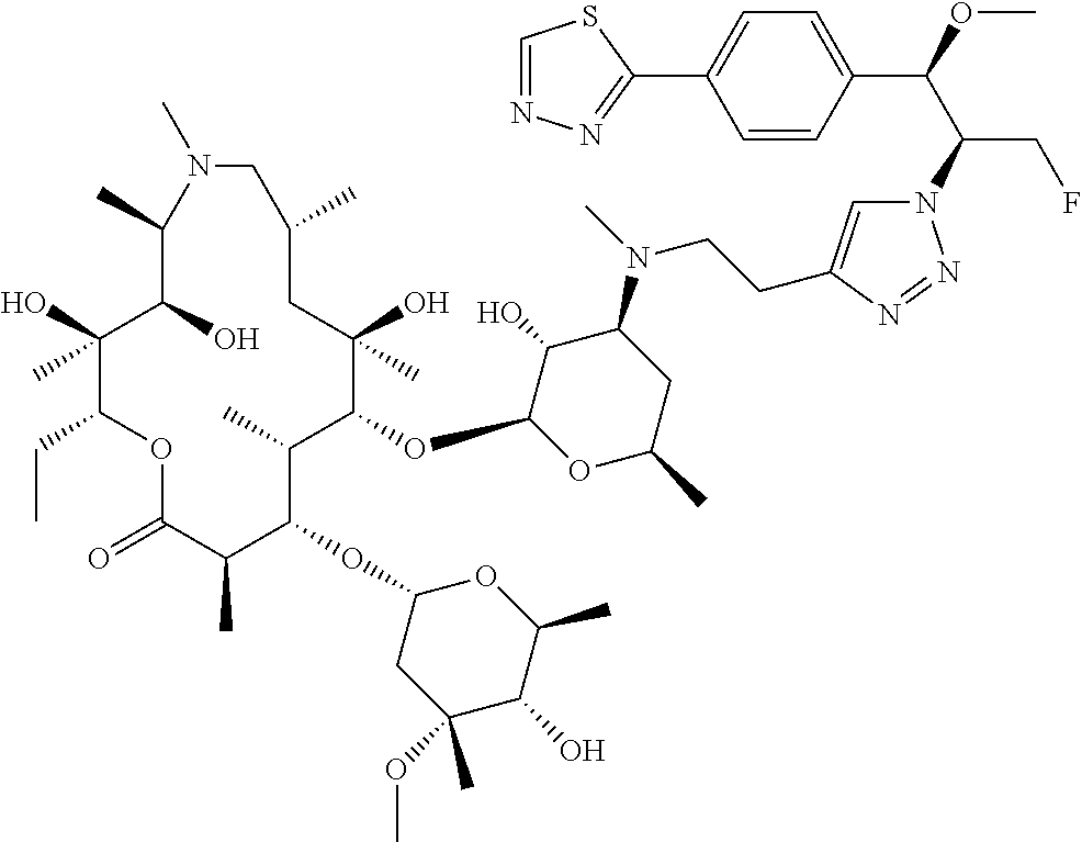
C1(O)(C)C(CC)OC(=O)C(C)C(OC2CC(OC)(C)C(O)C(C)O2)C(C)C(OC2OC(C)CC(N(C)CCC3=CN(C(C(OC)C4=CC=C(C5=NN=CS5)C=C4)CF)N=N3)C2O)C(O)(C)CC(C)CN(C)C(C)C1O
